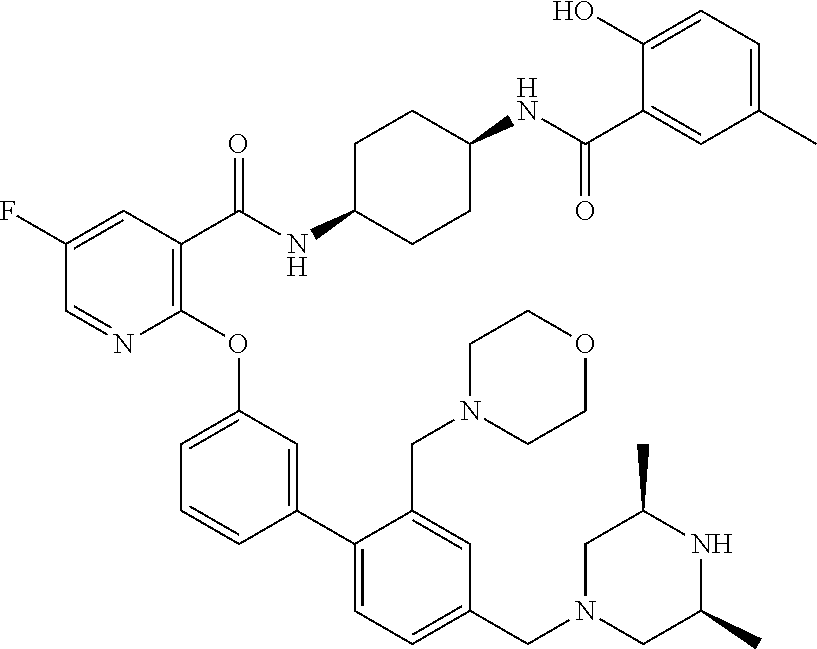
C1(OC2=CC=CC(C3=CC=C(CN4CC(C)NC(C)C4)C=C3CN3CCOCC3)=C2)=C(C(NC2CCC(NC(C3=CC(C)=CC=C3O)=O)CC2)=O)C=C(F)C=N1
